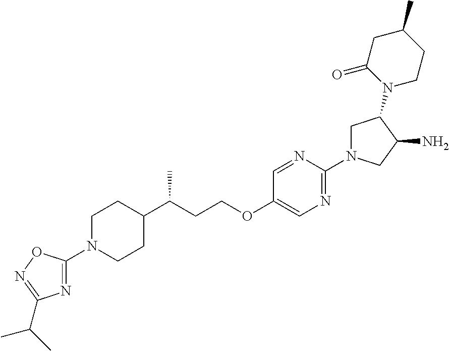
N1=C(N2CC(N3CCC(C)CC3=O)C(N)C2)N=CC(OCCC(C2CCN(C3=NC(C(C)C)=NO3)CC2)C)=C1
